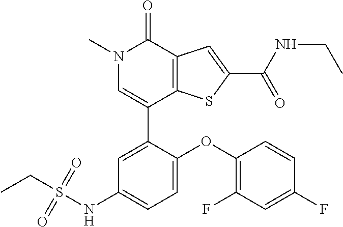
C1(C2=CC(NS(CC)(=O)=O)=CC=C2OC2=C(F)C=C(F)C=C2)=CN(C)C(=O)C2=C1SC(C(NCC)=O)=C2
